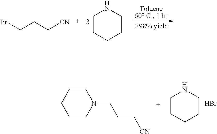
BrCCC[CN].C1CCCCN1.C1CCCCN1CCC[CN].C1CCCCN1.Br
